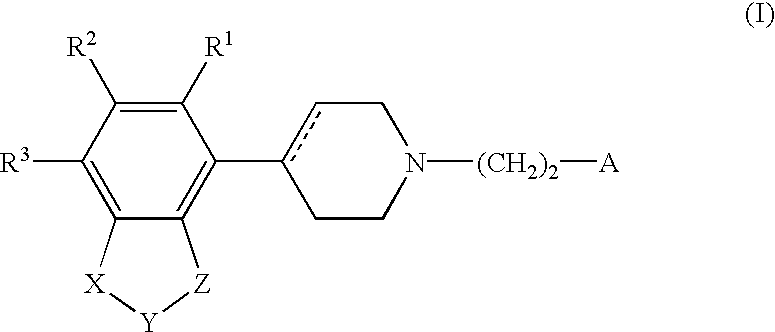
C1([R1])=C([R2])C([R3])=C2C(=C1c1cCN([(CH2)2][A])CC1)[Z][Y][X]2
